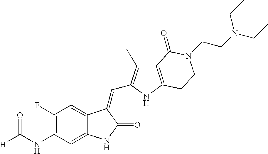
C1(NC([H])=O)=C(F)C=C2C(=C1)NC(=O)C2=CC1=C(C)C2=C(N1)CCN(CCN(CC)CC)C2=O
